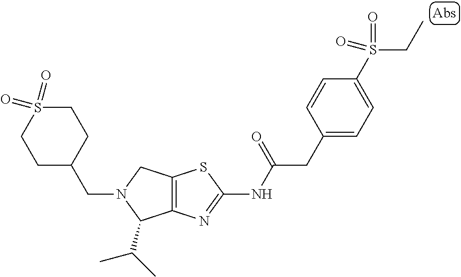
C1C(CN2C(C(C)C)C3=C(C2)SC(NC(CC2=CC=C(S(CC)(=O)=O)C=C2)=O)=N3)CCS(=O)(=O)C1
